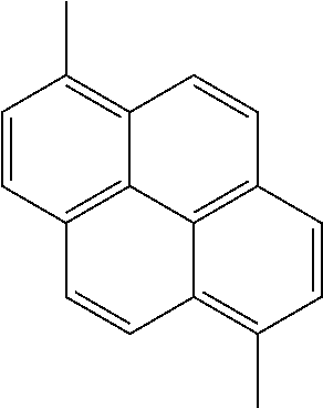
C12=C3C=CC(C)=C1C=CC1=C2C(=C(C)C=C1)C=C3
